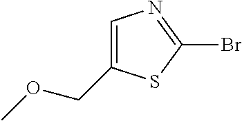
C1=C(COC)SC(Br)=N1
